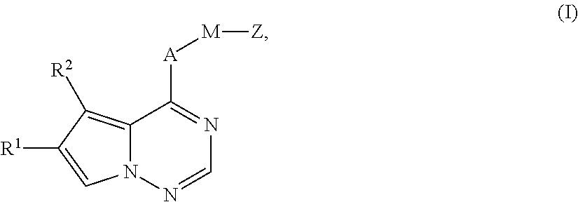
C12=C([R2])C([R1])=CN1N=CN=C2[A][M][Z]
